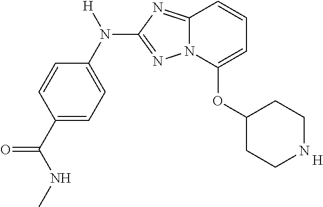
C1=CC(C(NC)=O)=CC=C1N([H])C1=NN2C(=N1)C=CC=C2OC1CCNCC1.[H]
